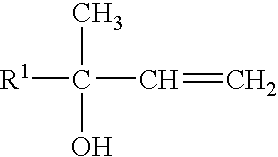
[R1]C(C)(O)C=C
